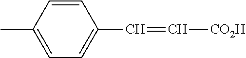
C1=CC(C)=CC=C1C=C[CO2H]
